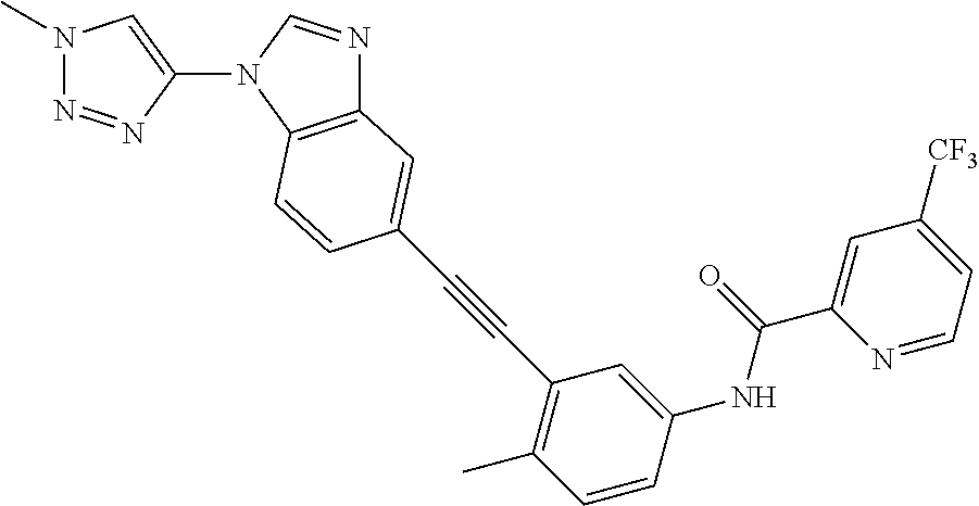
C1(N2C3=C(N=C2)C=C(C#CC2=C(C)C=CC(NC(C4=CC([CF3])=CC=N4)=O)=C2)C=C3)=CN(C)N=N1
